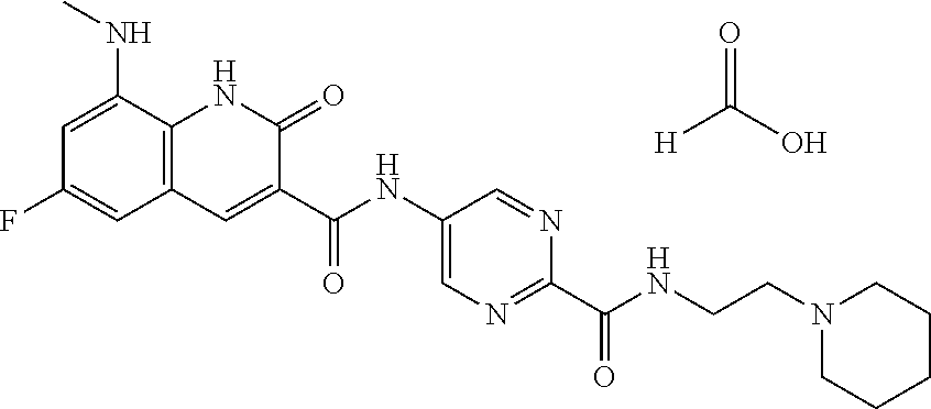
C1=C(NC)C2=C(C=C1F)C=C(C(NC1=CN=C(C(=O)NCCN3CCCCC3)N=C1)=O)C(=O)N2.[H]C(O)=O
